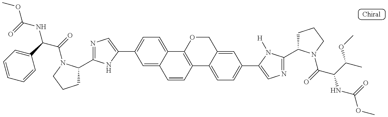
COC(=O)NC(C1=CC=CC=C1)C(=O)N1C(C2=NC=C(C3=CC=C4C(=C3)C=CC3=C4OCC4=CC(C5=CN=C(C6CCCN6C(C(NC(OC)=O)C(OC)C)=O)N5[H])=CC=C43)N2)CCC1
